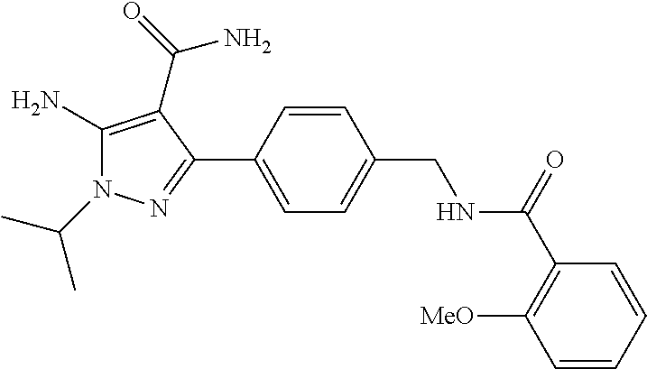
C1(N)=C(C(=O)N)C(C2=CC=C(CNC(=O)C3=C([MeO])C=CC=C3)C=C2)=NN1C(C)C
